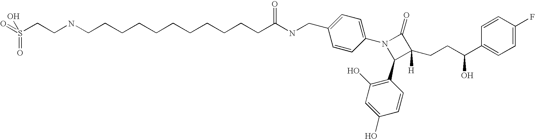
S(CCNCCCCCCCCCCCC(NCC1=CC=C(N2C(C3=C(O)C=C(O)C=C3)C(CCC(C3=CC=C(F)C=C3)O)([H])C2=O)C=C1)=O)(=O)(=O)O
